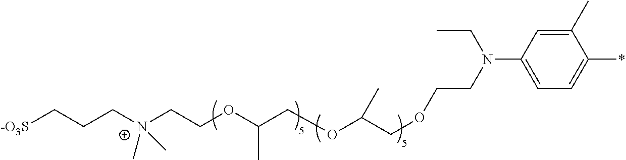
C1(C)=CC(N(CCOCC(OCC(OCC[N+](CCC[-O3S])(C)C)C)C)CC)=CC=C1*
